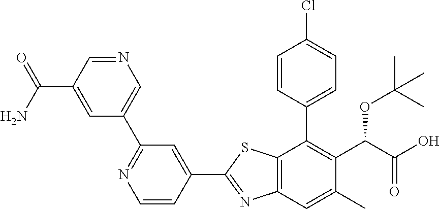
C1(C2=NC3=C(S2)C(C2=CC=C(Cl)C=C2)=C(C(C(O)=O)OC(C)(C)C)C(C)=C3)=CC(C2=CN=CC(C(=O)N)=C2)=NC=C1
